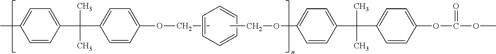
C1=CC=CC=C1.CCOC1=CC=C(C(C2=CC=C(C)C=C2)(C)C)C=C1.CCOC1=CC=C(C(C2=CC=C(OC(OC)=O)C=C2)(C)C)C=C1
